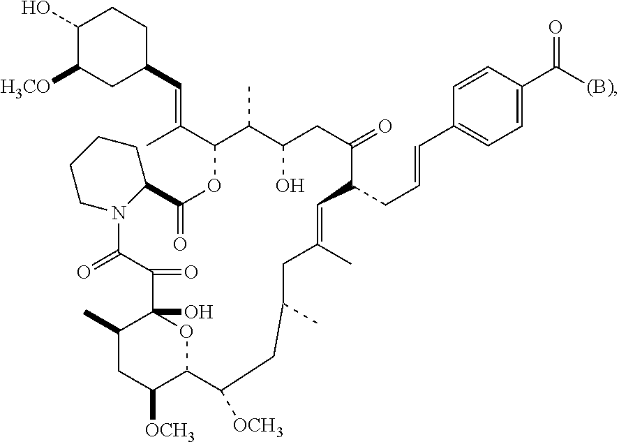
C1(O)C([H3CO])CC(C=C(C2C(C)C(O)CC(=O)C(CC=CC3=CC=C(C([(B)])=O)C=C3)C=C(C)CC(C)CC([OCH3])C3C([OCH3])CC(C)C(O)(C(=O)C(=O)N4C(C(=O)O2)CCCC4)O3)C)CC1
